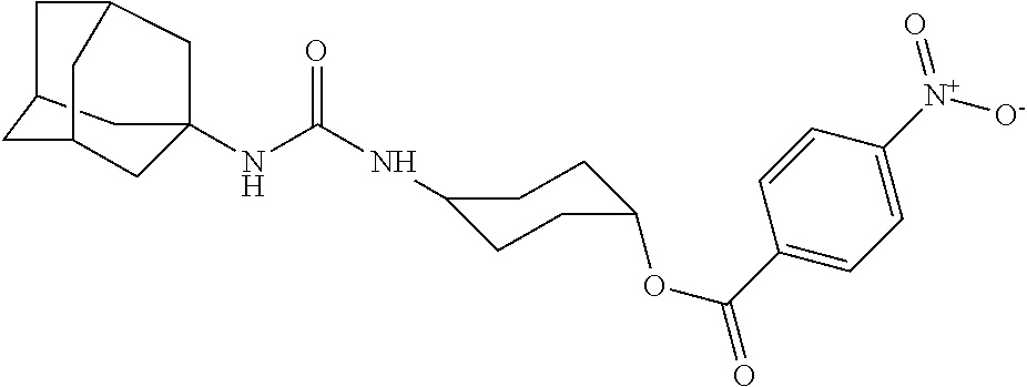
N(C(NC1CCC(OC(C2=CC=C([N+]([O-])=O)C=C2)=O)CC1)=O)C12CC3CC(C1)CC(C3)C2
